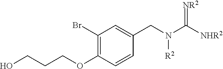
C1(Br)=C(OCCCO)C=CC(CN([R2])C([NHR2])=[NR2])=C1
